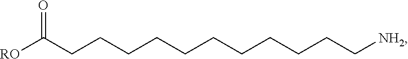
[RO]C(CCCCCCCCCCC[NH2])=O
